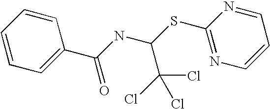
C1=CC=C(C(NC(SC2=NC=CC=N2)C(Cl)(Cl)Cl)=O)C=C1
